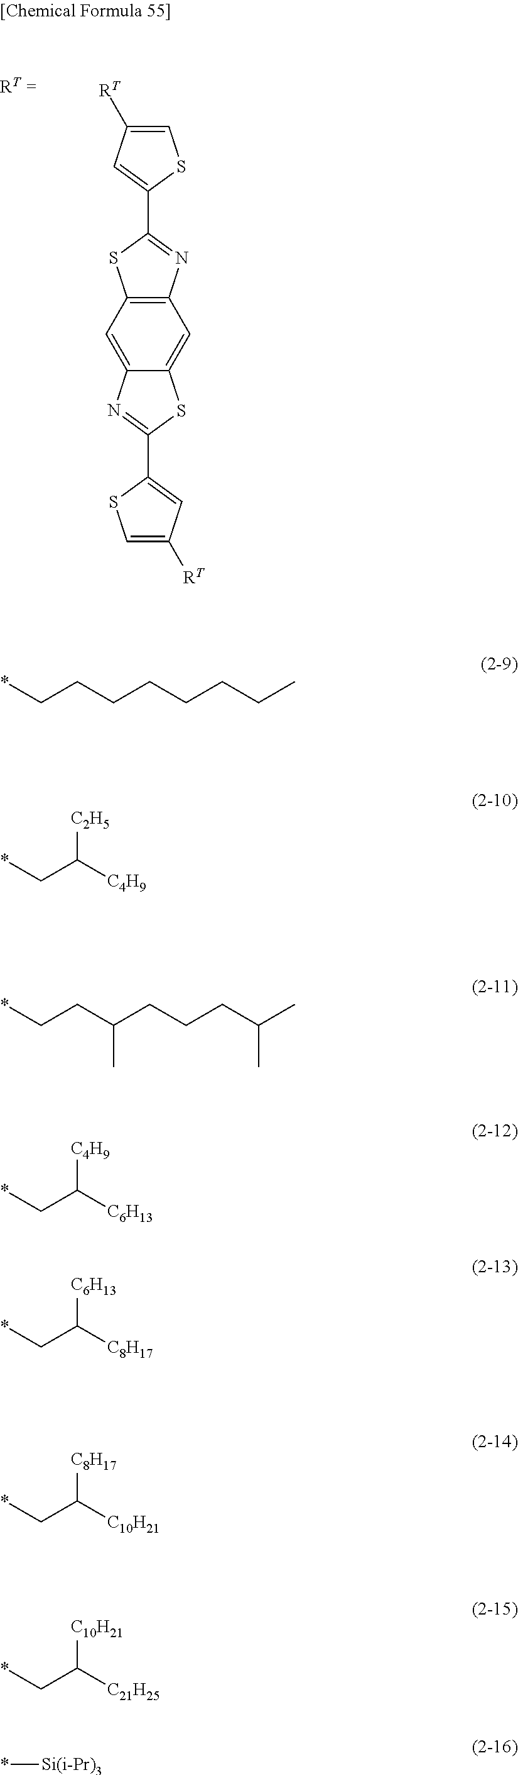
C12=CC3=C(C=C1SC(C1=CC([RT])=CS1)=N2)N=C(C1=CC([RT])=CS1)S3.*CCCCCCCC.*CC([C4H9])[C2H5].*CCC(CCCC(C)C)C.*CC([C6H13])[C4H9].*CC([C8H17])[C6H13].*CC([C10H21])[C8H17].*CC([C21H25])[C10H21].*[Si(i-Pr)3]
